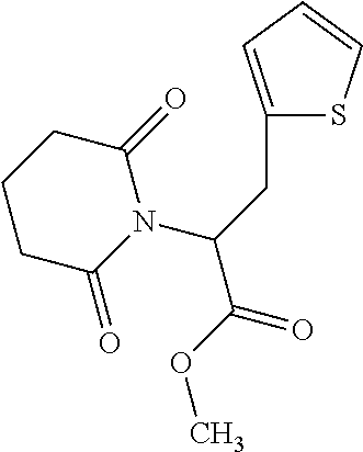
S1C=CC=C1CC(N1C(=O)CCCC1=O)C(OC)=O
